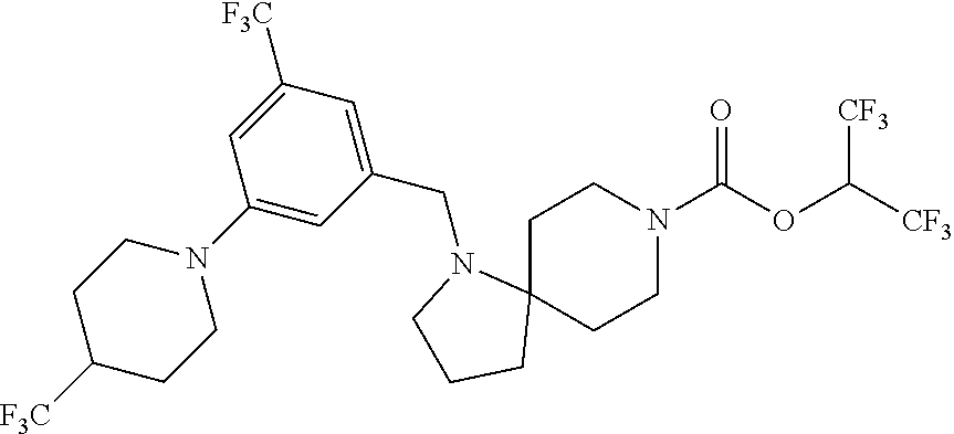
C1C2(CCN(C(OC([CF3])[CF3])=O)C1)N(CC1=CC([F3C])=CC(N3CCC([F3C])CC3)=C1)CCC2
